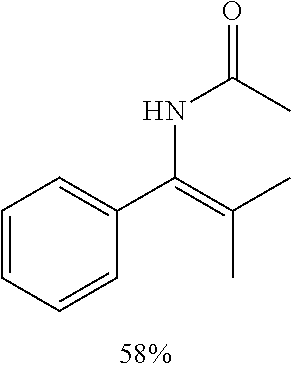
C1=CC=CC(C(=C(C)C)NC(C)=O)=C1
